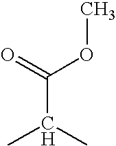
CC(C)C(OC)=O
